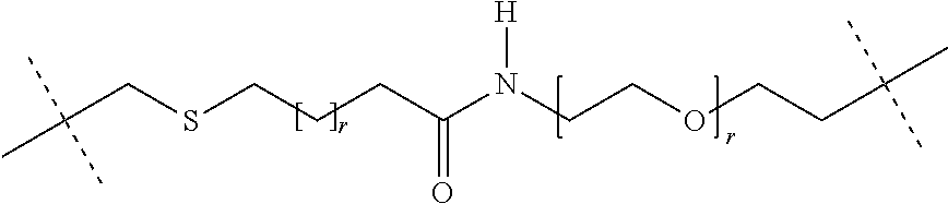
S(CCCC(N(CCOCCC(C)(C)C)[H])=O)CC(C)(C)C
